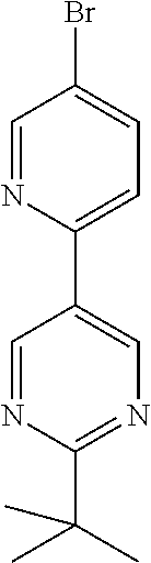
C1=C(C2=CC=C(Br)C=N2)C=NC(C(C)(C)C)=N1
